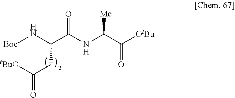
[Boc]NC(C(NC(C([OtBu])=O)[Me])=O)CC(=O)[tBuO]
